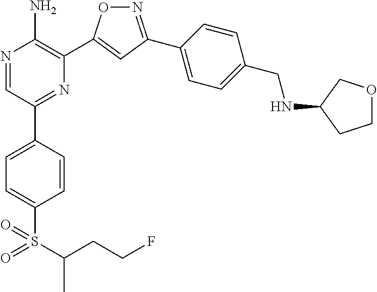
N1=C(C2=CC=C(CNC3CCOC3)C=C2)C=C(C2=C(N)N=CC(C3=CC=C(S(=O)(=O)C(CCF)C)C=C3)=N2)O1
